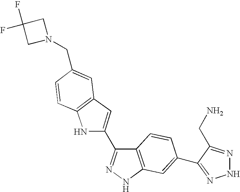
N1(CC2=CC3=C(C=C2)NC(C2=NNC4=C2C=CC(C2=NNN=C2CN)=C4)=C3)CC(F)(F)C1
